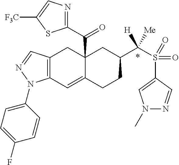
C12(C(C3=NC=C([F3C])S3)=O)C(=CC3=C(C1)C=NN3C1=CC=C(F)C=C1)CCC(C(S(C1=CN(C)N=C1)(=O)=O)([H])[Me])C2
